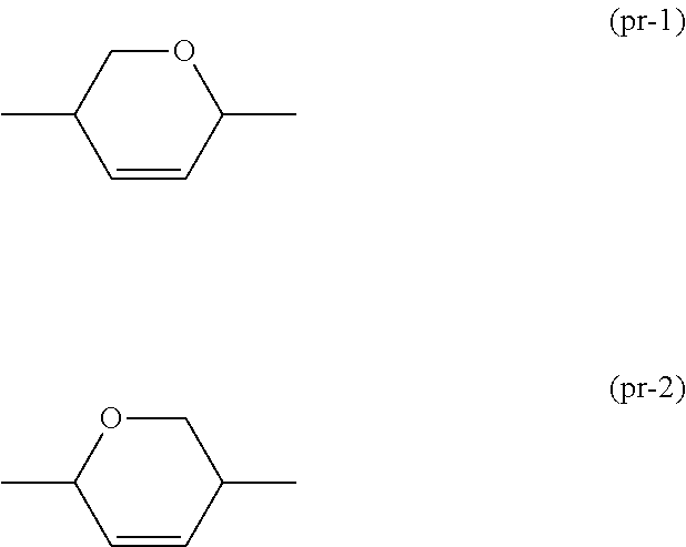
C1=CC(C)OCC1C.C1=CC(C)COC1C
